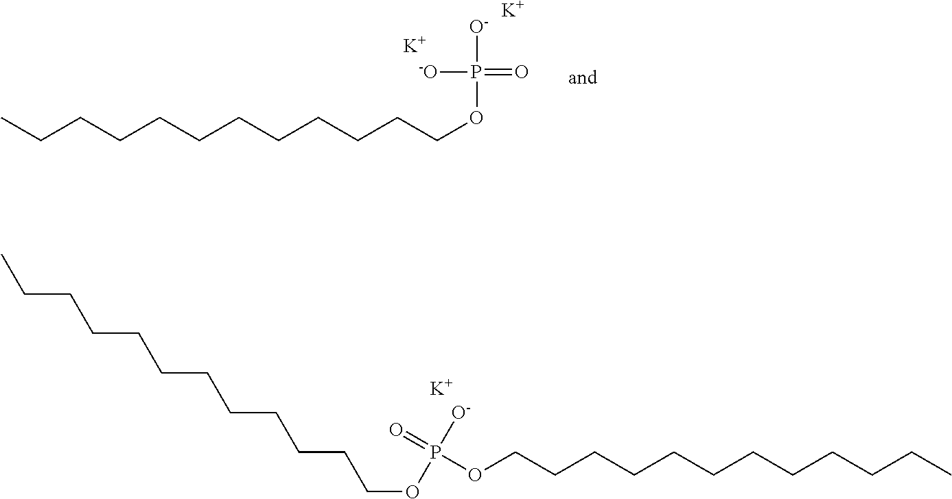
CCCCCCCCCCCCOP([-O])(=O)[O-].[K].[K].P(OCCCCCCCCCCCC)(=O)([O-])OCCCCCCCCCCCC.[K]
